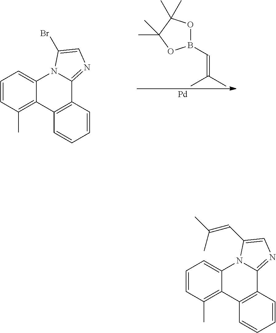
C1=CC(C)=C2C(=C1)N1C(=NC=C1C=C(C)C)C1=C2C=CC=C1.C1=CC(C)=C2C(=C1)N1C(=NC=C1Br)C1=C2C=CC=C1.B1(C=C(C)C)OC(C)(C)C(C)(C)O1.[Pd]
